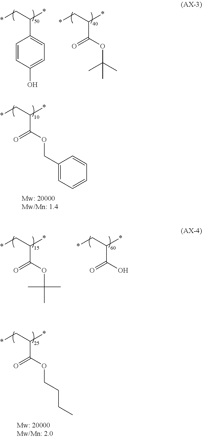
C1=CC(O)=CC=C1C(C*)*.O=C(OC(C)(C)C)C(C*)*.O=C(OCC1=CC=CC=C1)C(C*)*.O=C(OCCCC)C(C*)*.O=C(OC(C)(C)C)C(C*)*.O=C(O)C(C*)*
